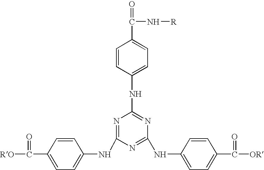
C1(C([RO])=O)=CC=C(NC2=NC(NC3=CC=C(C(N[R])=O)C=C3)=NC(NC3=CC=C(C([OR])=O)C=C3)=N2)C=C1
